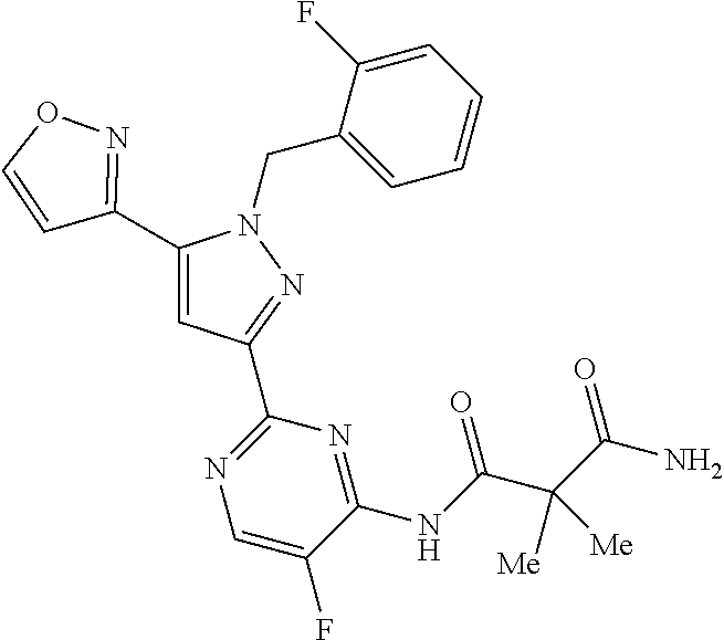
C1(C2=CC(C3=NC=C(F)C(NC(C(C(N)=O)([Me])[Me])=O)=N3)=NN2CC2=CC=CC=C2F)=NOC=C1
